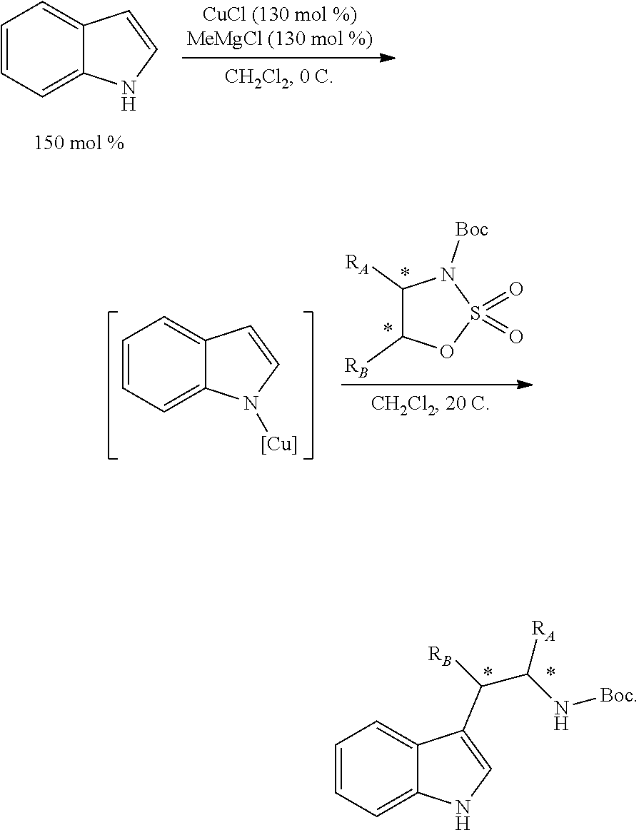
C1=CC=C2C(=C1)C=CN2.C1([RA])C([RB])OS(=O)(=O)N1[Boc].C1=CC=C2C(=C1)C=CN2[Cu].C1=CC=C2C(=C1)C(C([RB])C(N[Boc])[RA])=CN2
